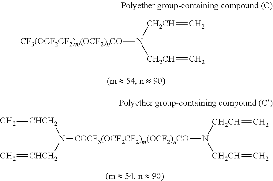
[CF3(OCF2CF2)m(OCF2)nCO]N([CH2CH]=C)[CH2CH]=C.[COCF3(OCF2CF2)m(OCF2)nCO](N([CH2CH]=C)[CH2CH]=C)N([CHCH2]=C)[CHCH2]=C
